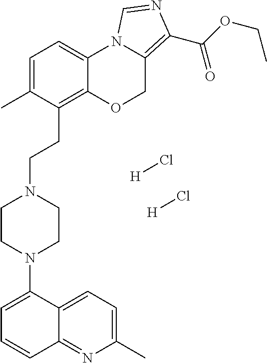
C1(N2CCN(CCC3=C4C(=CC=C3C)N3C(=C(C(OCC)=O)N=C3)CO4)CC2)=CC=CC2=NC(C)=CC=C12.[H]Cl.[H]Cl
